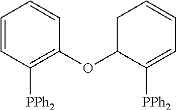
C1=CC([PPh2])=C(OC2CC=CC=C2[PPh2])C=C1
